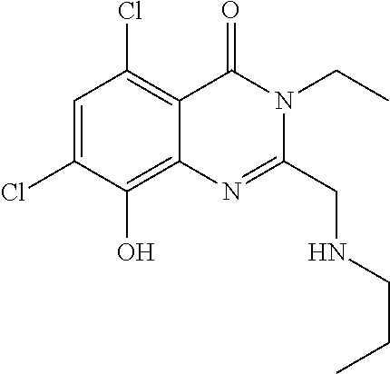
C1=C(Cl)C(O)=C2C(=C1Cl)C(=O)N(CC)C(CNCCC)=N2
